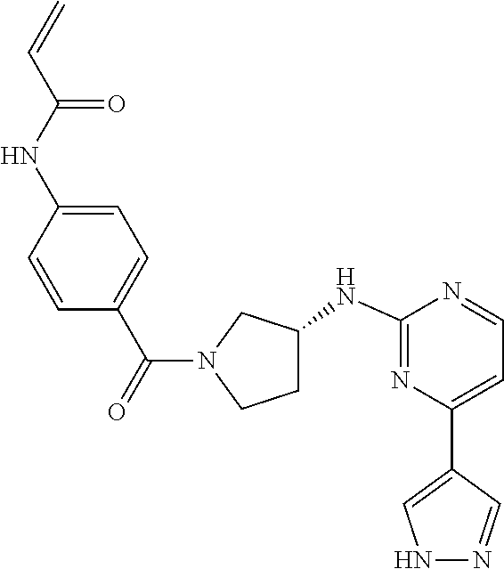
C1=CC(NC(C=C)=O)=CC=C1C(=O)N1CCC(NC2=NC(C3=CNN=C3)=CC=N2)C1
